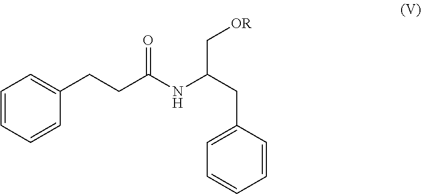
C1=CC=CC(CCC(NC(CC2=CC=CC=C2)C[OR])=O)=C1
